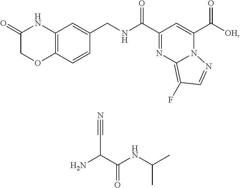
C(C1=NC2=C(F)C=NN2C(C(=O)[OH])=C1)(=O)NCC1=CC2=C(C=C1)OCC(=O)N2.NC(C(NC(C)C)=O)C#N
